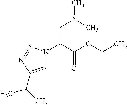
C1=C(C(C)C)N=NN1C(C(OCC)=O)=CN(C)C
